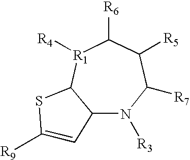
N1([R3])C([R7])C([R5])C([R6])[R1]([R4])C2C1C=C([R9])S2
